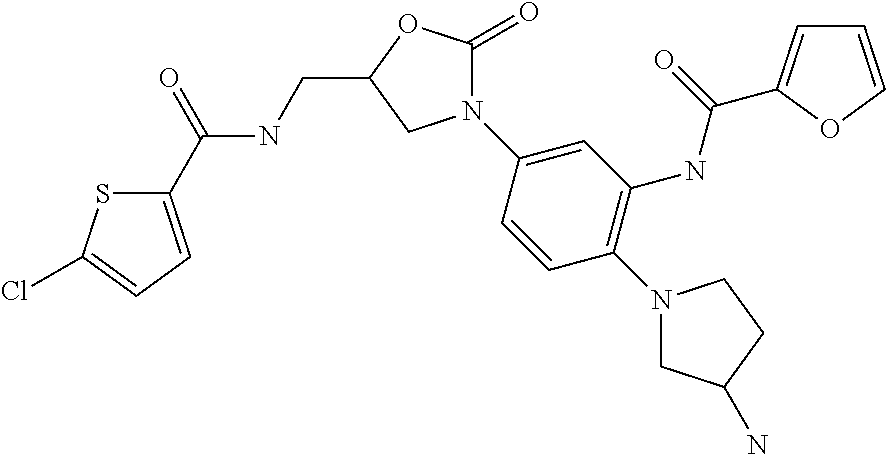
C1(C(=O)NCC2OC(=O)N(C3=CC(NC(=O)C4=CC=CO4)=C(N4CC(N)CC4)C=C3)C2)=CC=C(Cl)S1
